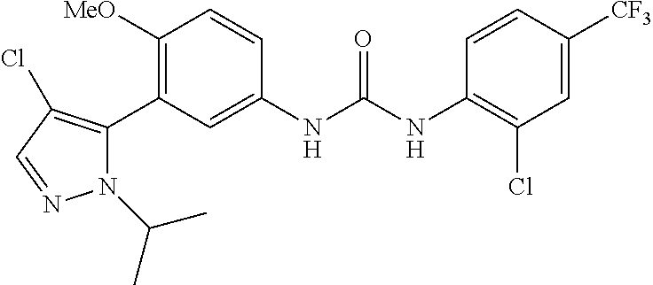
C1([MeO])=C(C2=C(Cl)C=NN2C(C)C)C=C(NC(NC2=C(Cl)C=C([CF3])C=C2)=O)C=C1
